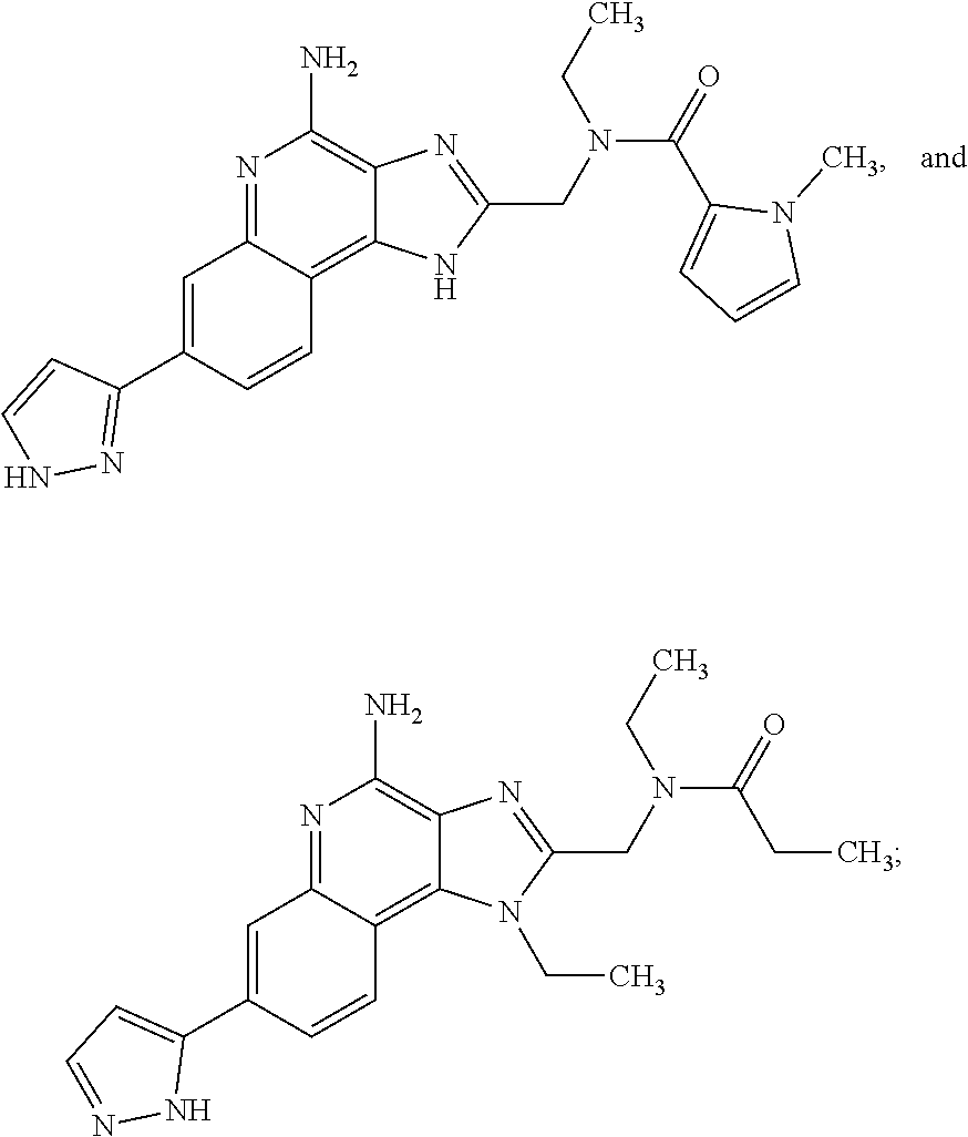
N1=C2C(=C3C(=C1N)N=C(CN(C(=O)C1=CC=CN1C)CC)N3)C=CC(C1=NNC=C1)=C2.N1=C2C(=C3C(=C1N)N=C(CN(C(=O)CC)CC)N3CC)C=CC(C1=CC=NN1)=C2
